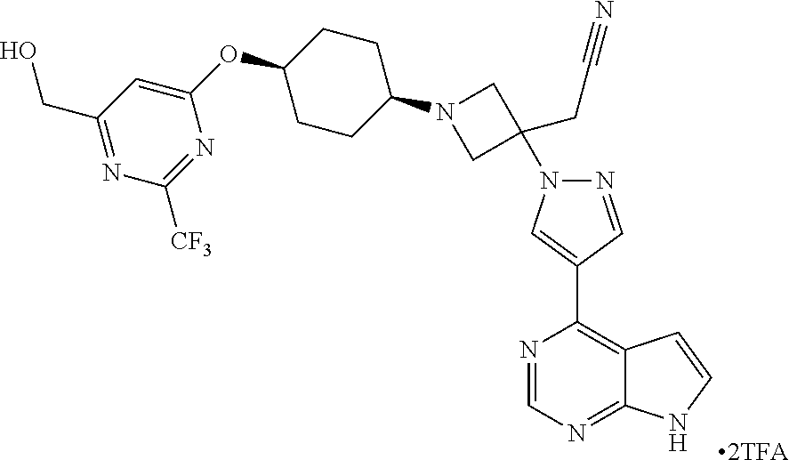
N1=CN=C2C(=C1C1=CN(C3(CC#N)CN(C4CCC(OC5=CC(CO)=NC([CF3])=N5)CC4)C3)N=C1)C=CN2
